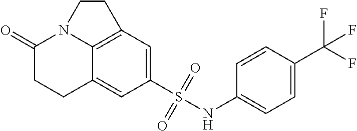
C1(=O)CCC2=CC(S(NC3=CC=C(C(F)(F)F)C=C3)(=O)=O)=CC3=C2N1CC3
